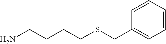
C1(CSCCCCN)=CC=CC=C1
